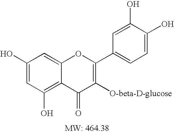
C1(O)=CC(O)=C2C(=C1)OC(C1=CC=C(O)C(O)=C1)=C([O-beta-D-glucose])C2=O
